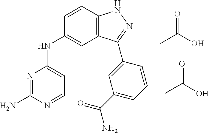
N1=C(N)N=CC=C1NC1=CC2=C(C=C1)NN=C2C1=CC(C(=O)N)=CC=C1.CC(O)=O.CC(O)=O
